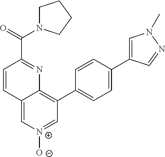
C(=O)(C1=NC2=C(C3=CC=C(C4=CN(C)N=C4)C=C3)C=[N+]([O-])C=C2C=C1)N1CCCC1
